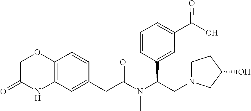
C12=C(C=C(CC(N(C(C3=CC(C(O)=O)=CC=C3)CN3CCC(O)C3)C)=O)C=C1)NC(=O)CO2
